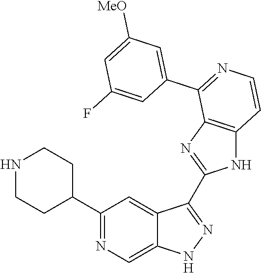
C1(C2CCNCC2)=NC=C2C(=C1)C(C1=NC3=C(N1)C=CN=C3C1=CC([MeO])=CC(F)=C1)=NN2
